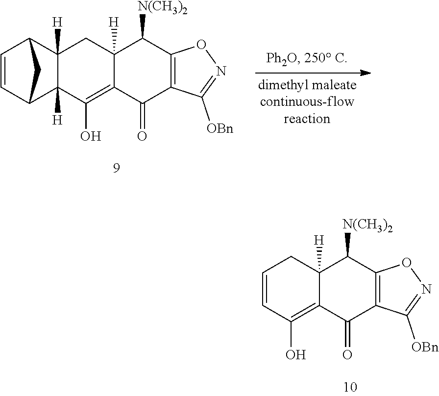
C1=CCC2([H])C(=C1O)C(=O)C1=C(C2[N(CH3)2])ON=C1[OBn].C1=CC2C3([H])C([H])(C1C2)CC1([H])C(=C3O)C(=O)C2=C(C1[N(CH3)2])ON=C2[OBn]
